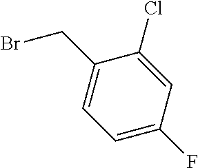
BrCC1=CC=C(F)C=C1Cl
